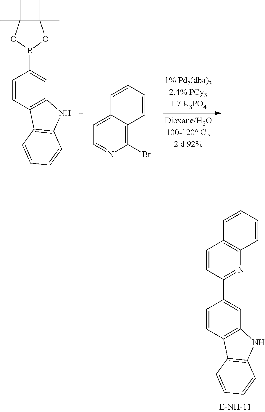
C1=CC2=C(C=C1B1OC(C)(C)C(C)(C)O1)NC1=C2C=CC=C1.C12=CC=NC(Br)=C1C=CC=C2.C1=CC2=C(C=C1C1=NC3=C(C=C1)C=CC=C3)NC1=C2C=CC=C1
